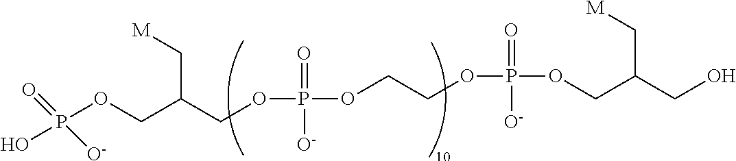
OP(OCC(C[M])COP(OCCOP(OCC(C[M])CO)(=O)[O-])(=O)[O-])(=O)[O-]
